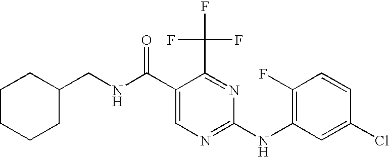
N(C(C1=CN=C(NC2=C(F)C=CC(Cl)=C2)N=C1C(F)(F)F)=O)CC1CCCCC1
